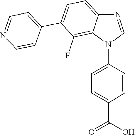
C1=C2C(=C(F)C(C3=CC=NC=C3)=C1)N(C1=CC=C(C(=O)O)C=C1)C=N2
